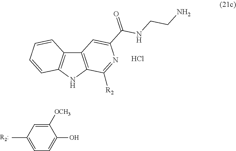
Cl.C12=C(NC3=C1C=CC=C3)C([R2])=NC(C(=O)NCCN)=C2.C1([OCH3])=CC(C)=CC=C1O
